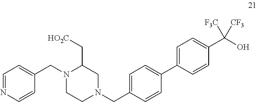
N1(CC2=CC=NC=C2)CCN(CC2=CC=C(C3=CC=C(C(O)([F3C])[CF3])C=C3)C=C2)CC1C[HO2C]
